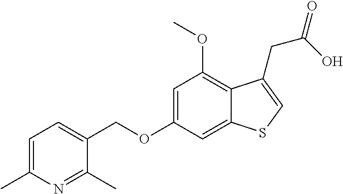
C(OC1=CC(OC)=C2C(=C1)SC=C2CC(=O)O)C1=CC=C(C)N=C1C
